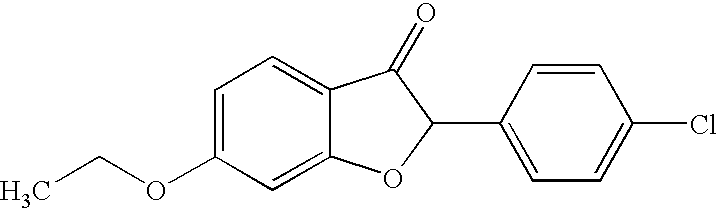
C1=C(OCC)C=C2C(=C1)C(=O)C(C1=CC=C(Cl)C=C1)O2
